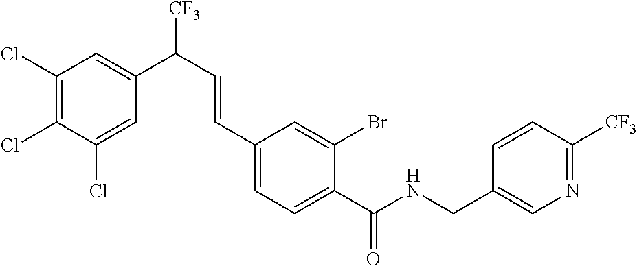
C1(Cl)=C(Cl)C(Cl)=CC(C([CF3])C=CC2=CC=C(C(NCC3=CN=C([CF3])C=C3)=O)C(Br)=C2)=C1
